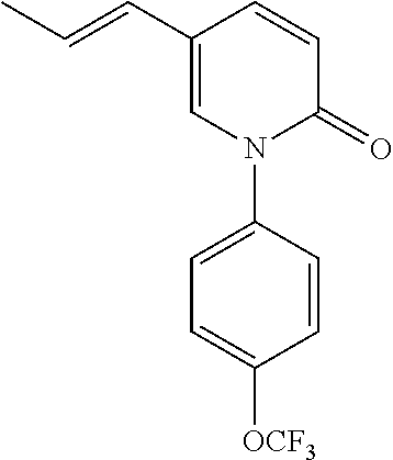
C1=C(C=CC)C=CC(=O)N1C1=CC=C([OCF3])C=C1
